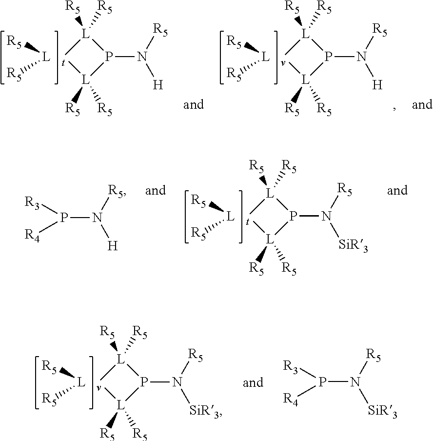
P1(N([R5])[H])[L]([R5])([R5])[t][L]1([R5])[R5].[L]([R5])[R5].P1(N([R5])[H])[L]([R5])([R5])[v][L]1([R5])[R5].[L]([R5])[R5].P1(N([R5])[SiR3])[L]([R5])([R5])[t][L]1([R5])[R5].[L]([R5])[R5].[R3]P([R4])N([R5])[H].P1(N([R5])[SiR3])[L]([R5])([R5])[v][L]1([R5])[R5].[L]([R5])[R5].[R3]P([R4])N([R5])[SiR3]
